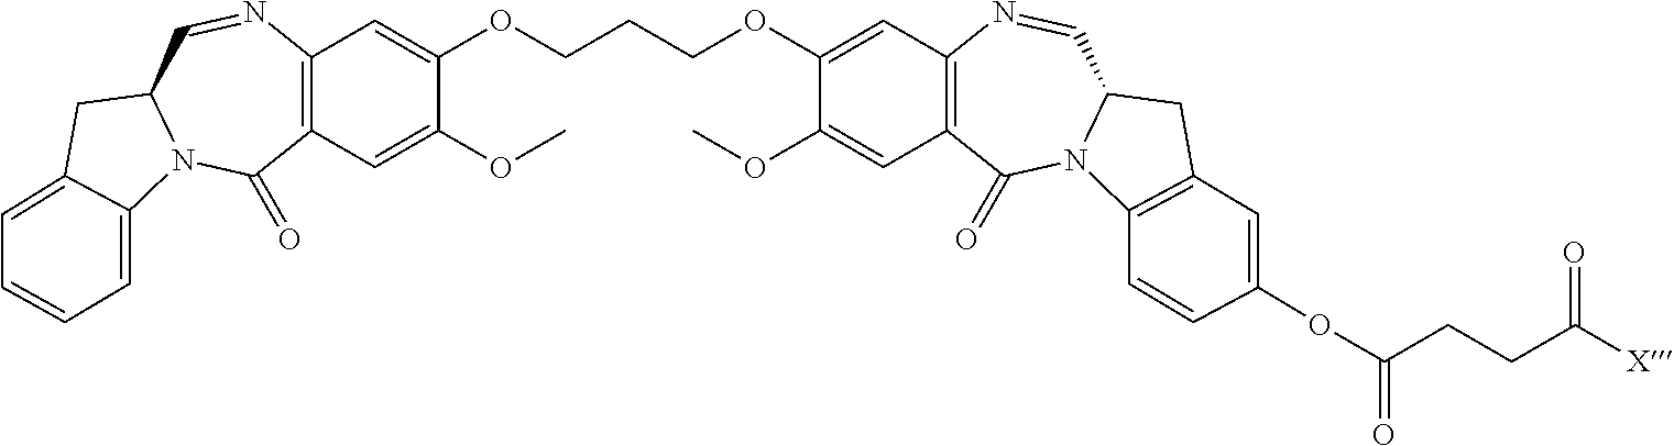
C12=C(C=C(OC)C(OCCCOC3=CC4=C(C=C3OC)C(=O)N3C(C=N4)CC4=C3C=CC(OC(=O)CCC([X])=O)=C4)=C1)C(=O)N1C(C=N2)CC2=CC=CC=C12
